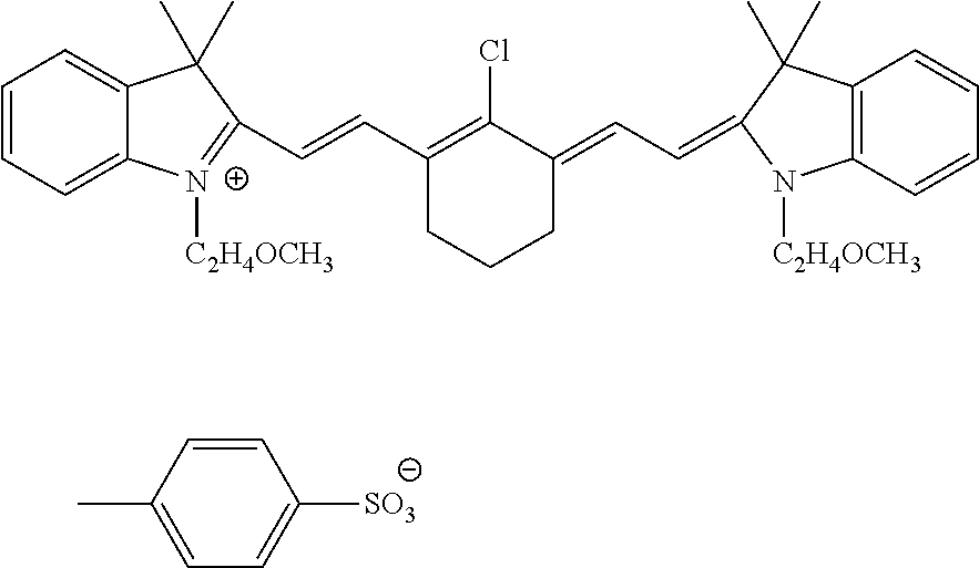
C1(C=CC2=[N+]([C2H4OCH3])C3=CC=CC=C3C2(C)C)=C(Cl)C(=CC=C2N([C2H4OCH3])C3=C(C=CC=C3)C2(C)C)CCC1.C1(C)=CC=C([SO3])C=C1
